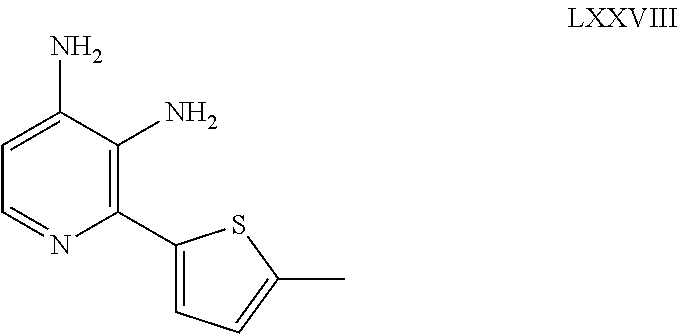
C1(C2=C(N)C(N)=CC=N2)=CC=C(C)S1
